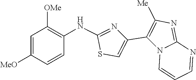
C1=CN2C(=NC([Me])=C2C2=CSC(NC3=C([OMe])C=C([MeO])C=C3)=N2)N=C1
